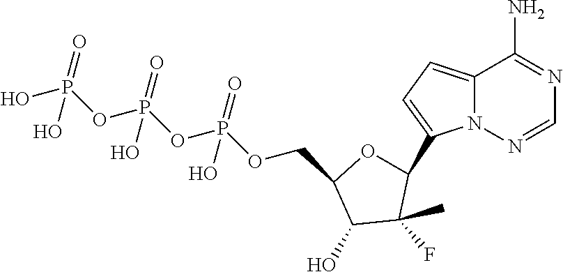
C12=CC=C(C3OC(COP(OP(OP(O)(=O)O)(=O)O)(=O)O)C(O)C3(F)C)N1N=CN=C2N
